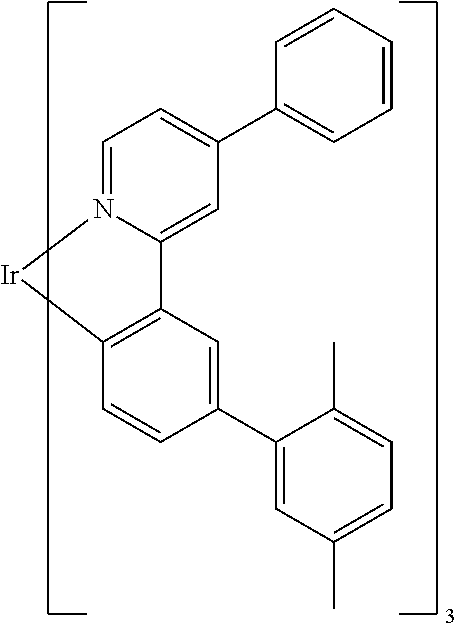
C12=C(C=CC(C3=CC(C)=CC=C3C)=C1)[Ir]N1=CC=C(C3=CC=CC=C3)C=C21
